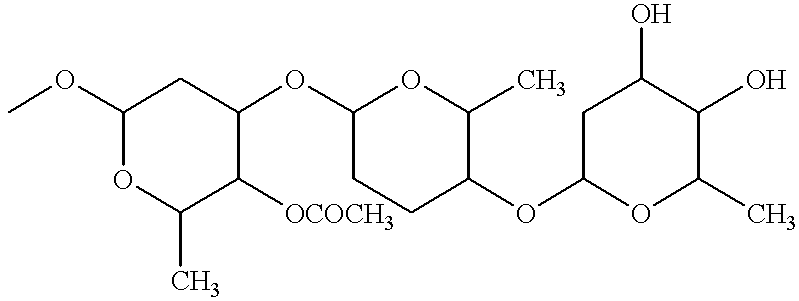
COC1OC(C)C([OCOCH3])C(OC2CCC(OC3CC(O)C(O)C(C)O3)C(C)O2)C1
